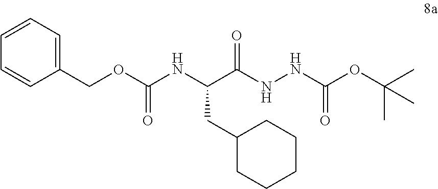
C(C(NNC(OC(C)(C)C)=O)=O)(NC(OCC1=CC=CC=C1)=O)CC1CCCCC1
